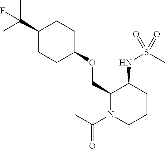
C(C1CCC(OCC2N(C(C)=O)CCCC2NS(C)(=O)=O)CC1)(C)(C)F
